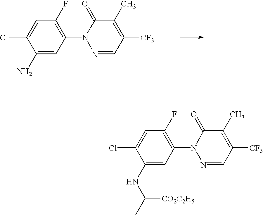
C1(N)=CC(N2N=CC([CF3])=C(C)C2=O)=C(F)C=C1Cl.C1(NC(C)[CO2C2H5])=CC(N2N=CC([CF3])=C(C)C2=O)=C(F)C=C1Cl
